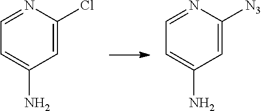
C1=C(Cl)N=CC=C1N.C1=C([N3])N=CC=C1N
